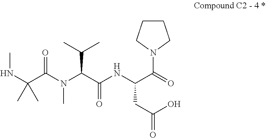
N(C(C(N(C)C(C(=O)NC(C(=O)N1CCCC1)CC(=O)O)C(C)C)=O)(C)C)C
